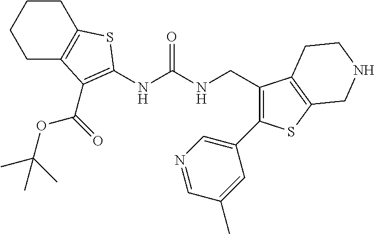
N(C(NCC1=C(C2=CN=CC(C)=C2)SC2=C1CCNC2)=O)C1=C(C(OC(C)(C)C)=O)C2=C(CCCC2)S1
